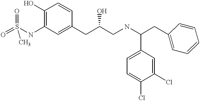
O=S(NC1=C(O)C=CC(CC(CNC(CC2=CC=CC=C2)C2=CC=C(Cl)C(Cl)=C2)O)=C1)(=O)C
